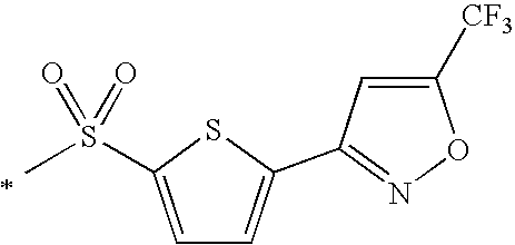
C1=C(S(=O)(=O)C)SC(C2=NOC([CF3])=C2)=C1
